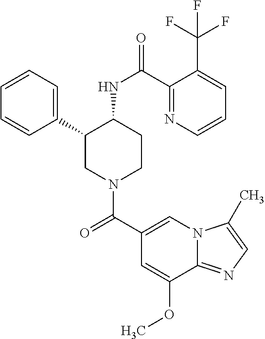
C1(C2CN(C(C3=CN4C(=NC=C4C)C(OC)=C3)=O)CCC2NC(=O)C2=NC=CC=C2C(F)(F)F)=CC=CC=C1
